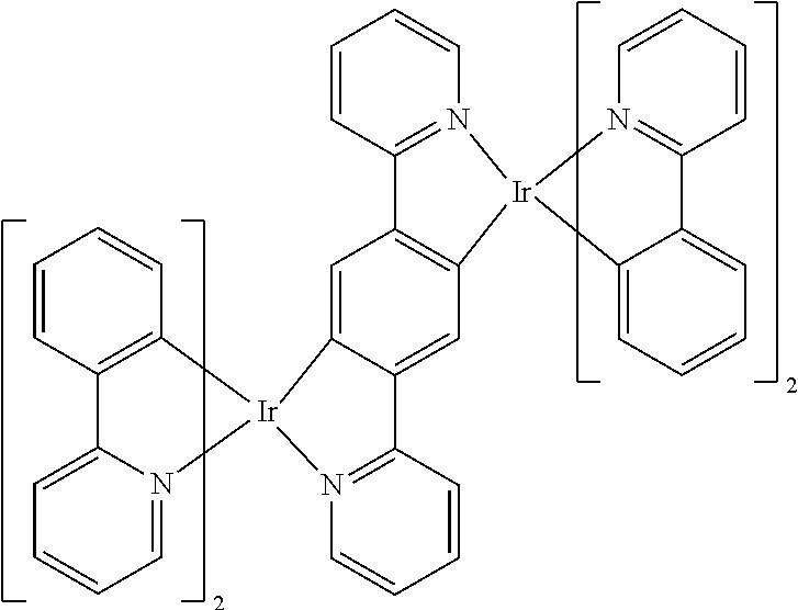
C1=CC2=C(C=C1)[Ir]1(N3=CC=CC=C23)C2=CC3=C(C=C2C2=N1C=CC=C2)[Ir]1(N2=C3C=CC=C2)N2=C(C=CC=C2)C2=CC=CC=C12
